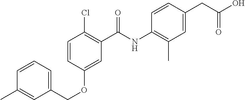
C1=CC=C(COC2=CC(C(=O)NC3=C(C)C=C(CC(=O)O)C=C3)=C(Cl)C=C2)C=C1C
